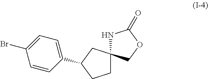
BrC1=CC=C(C2CC3(CC2)NC(=O)OC3)C=C1
